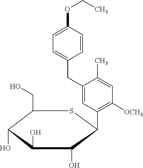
C1(CO)C(O)C(O)C(O)C(C2=C([OCH3])C=C(C)C(CC3=CC=C(OCC)C=C3)=C2)S1
